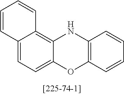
C12=CC=C3C(=C1C=CC=C2)NC1=C(O3)C=CC=C1
